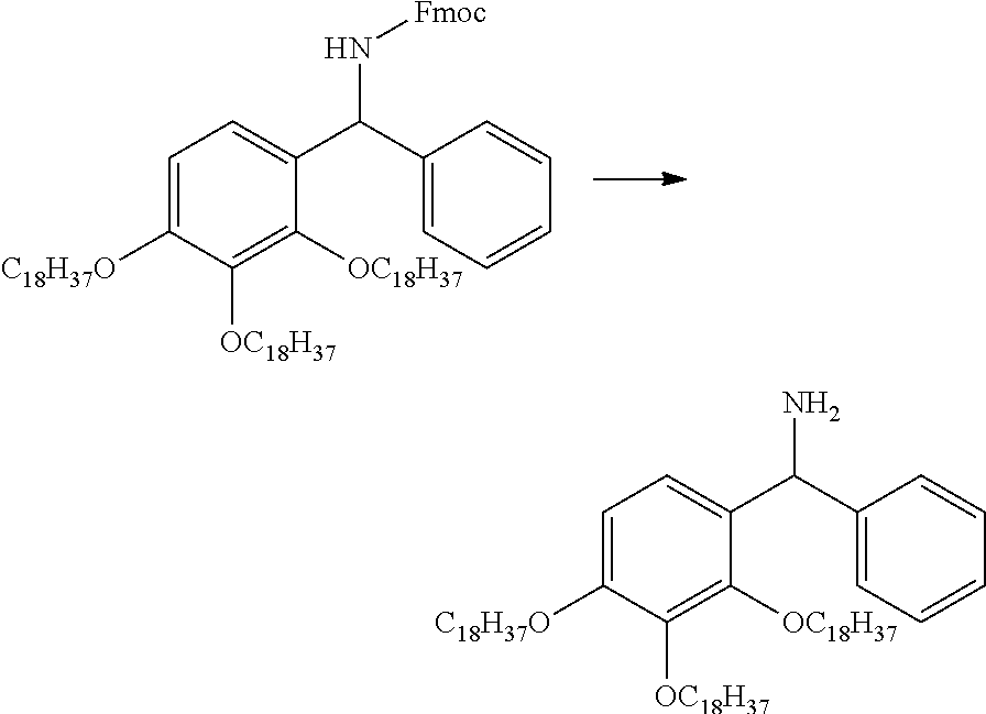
C1=C([C18H37O])C([OC18H37])=C([OC18H37])C(C(C2=CC=CC=C2)N[Fmoc])=C1.C1=C([C18H37O])C([OC18H37])=C([OC18H37])C(C(C2=CC=CC=C2)N)=C1
